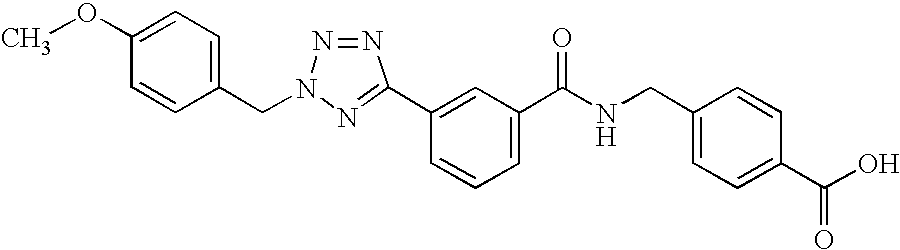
COC1=CC=C(CN2N=NC(C3=CC(C(NCC4=CC=C(C(O)=O)C=C4)=O)=CC=C3)=N2)C=C1
